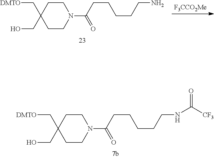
C1CC(C[DMTO])(CO)CCN1C(CCCCCN)=O.[F3CCO2Me].C1CC(C[DMTO])(CO)CCN1C(CCCCCNC([CF3])=O)=O
